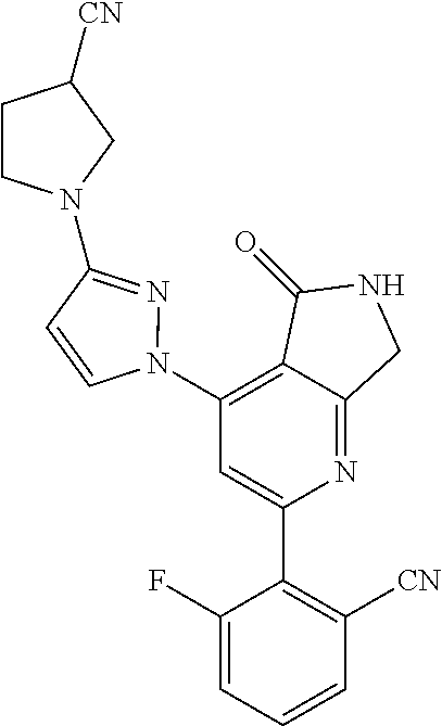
C1(N2N=C(N3CCC([CN])C3)C=C2)=C2C(=NC(C3=C([CN])C=CC=C3F)=C1)CNC2=O
